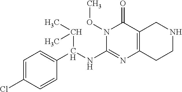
C1=C(Cl)C=CC(C(NC2=NC3=C(C(=O)N2OC)CNCC3)C(C)C)=C1
